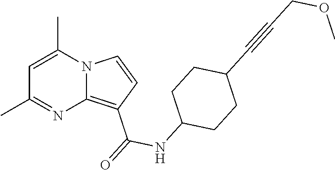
C1=C(C)N2C(=C(C(=O)NC3CCC(C#CCOC)CC3)C=C2)N=C1C
